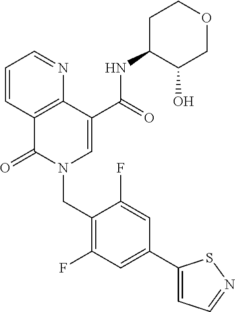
C1=CC2=C(N=C1)C(C(=O)NC1C(O)COCC1)=CN(CC1=C(F)C=C(C3=CC=NS3)C=C1F)C2=O
